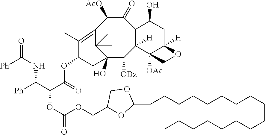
[Ph]C(NC([Ph])C(C(=O)OC1CC2(O)C(C)(C)C(=C1C)C([AcO])C(=O)C1C([H])(C2[OBz])C2([OAc])C([H])(CC1O)OC2)OC(OCC1OC(CCCCCCCCCCCCCCCCC)OC1)=O)=O
